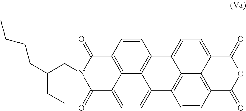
C12=C3C(=CC=C4C3=C(C=C1)C1=CC=C3C5=C(C=CC4=C15)C(=O)OC3=O)C(=O)N(CC(CC)CCCC)C2=O
